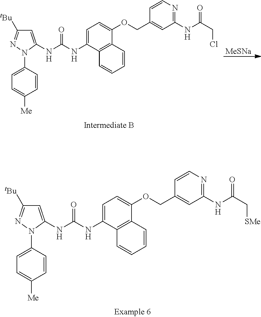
C1=C(NC(NC2=CC=C(OCC3=CC(NC(CCl)=O)=NC=C3)C3=C2C=CC=C3)=O)N(C2=CC=C([Me])C=C2)N=C1[tBu].[MeSNa].C1=C(NC(NC2=CC=C(OCC3=CC(NC(C[SMe])=O)=NC=C3)C3=C2C=CC=C3)=O)N(C2=CC=C([Me])C=C2)N=C1[tBu]
